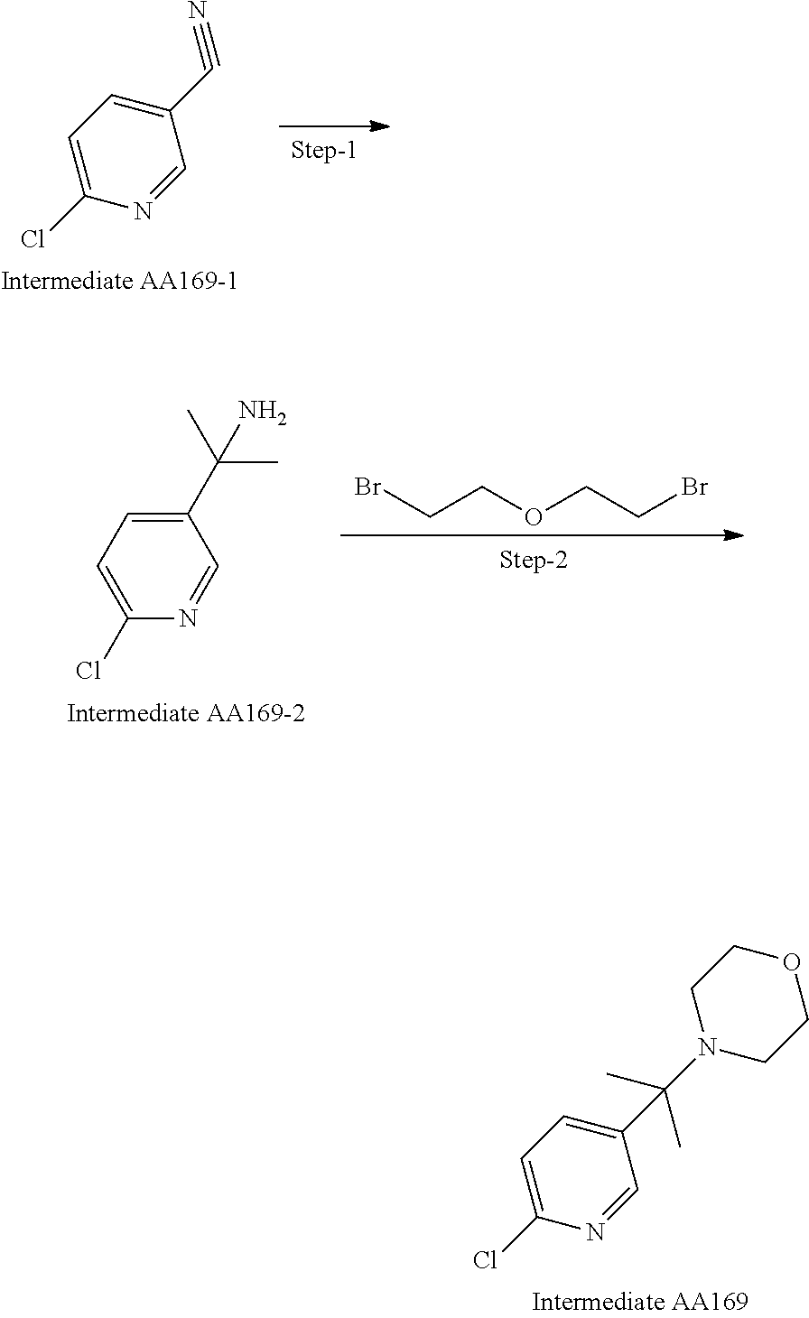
C1(C#N)=CC=C(Cl)N=C1.C1(C(C)(C)N)=CC=C(Cl)N=C1.BrCCOCCBr.C1(C(C)(N2CCOCC2)C)=CC=C(Cl)N=C1
